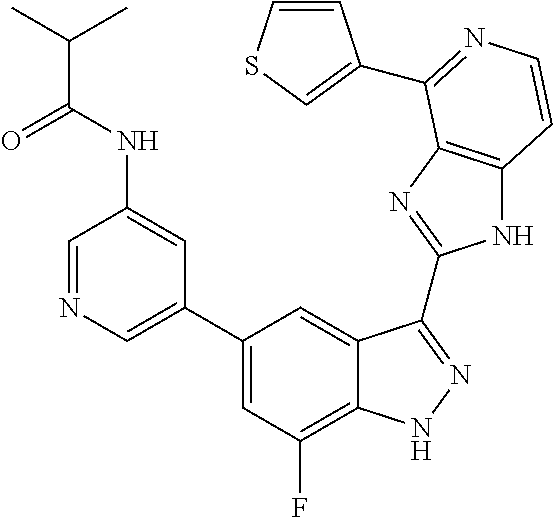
C1=C(C2=CC(F)=C3C(=C2)C(C2=NC4=C(N2)C=CN=C4C2=CSC=C2)=NN3)C=C(NC(=O)C(C)C)C=N1
